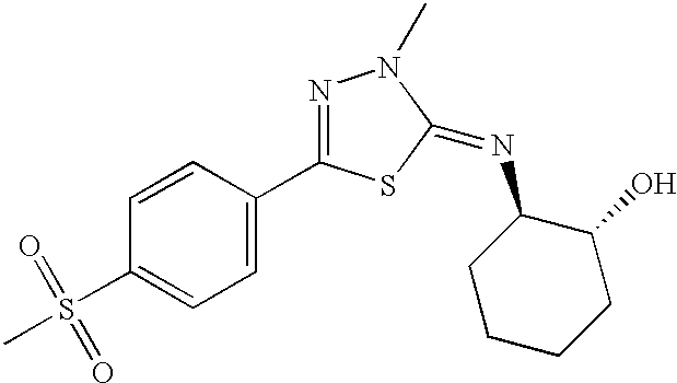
C1=CC(C2=NN(C)C(=NC3CCCCC3O)S2)=CC=C1S(C)(=O)=O
